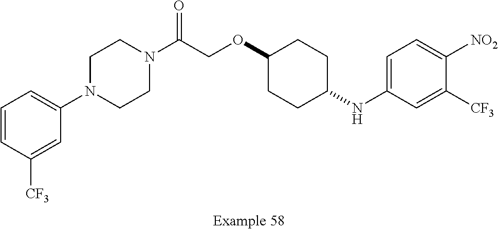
C1=CC([CF3])=CC(N2CCN(C(COC3CCC(NC4=CC=C([NO2])C([CF3])=C4)CC3)=O)CC2)=C1
